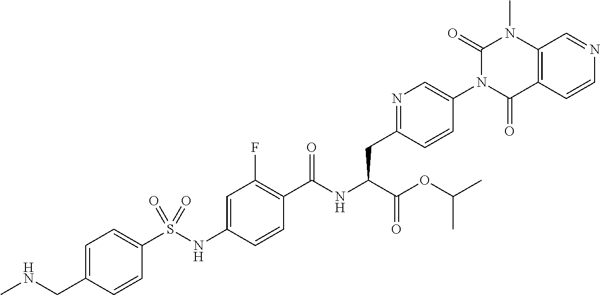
C12=C(C=CN=C1)C(=O)N(C1=CN=C(CC(C(=O)OC(C)C)NC(=O)C3=C(F)C=C(NS(C4=CC=C(CNC)C=C4)(=O)=O)C=C3)C=C1)C(=O)N2C
